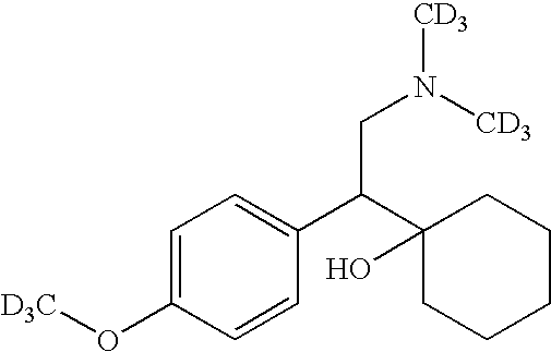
C1=CC(O[D3C])=CC=C1C(C1(O)CCCCC1)CN([CD3])[CD3]
